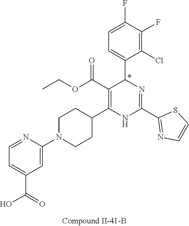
C1(F)=C(Cl)C(C2N=C(C3=NC=CS3)NC(C3CCN(C4=CC(C(O)=O)=CC=N4)CC3)=C2C(OCC)=O)=CC=C1F
